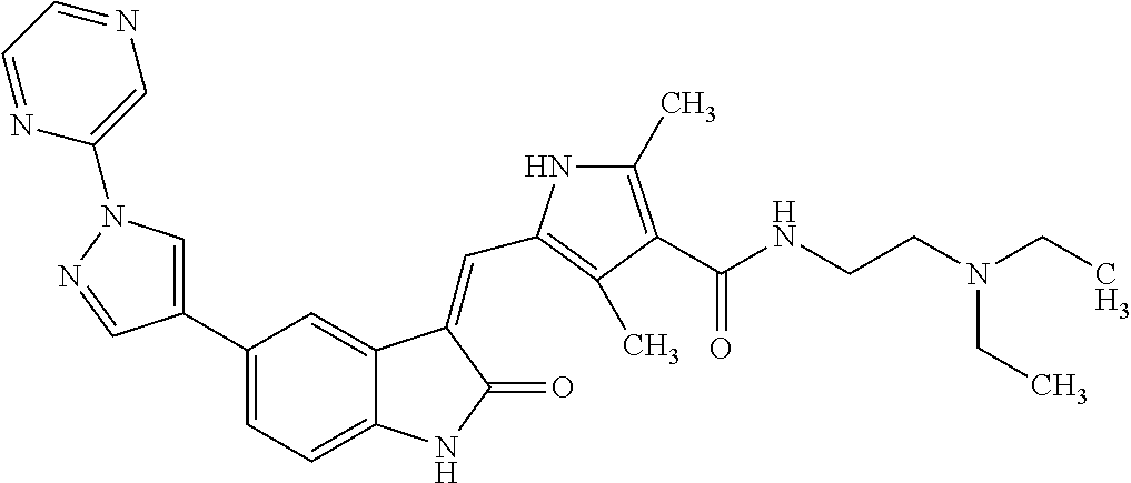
C1=C(C2=CC=C3C(=C2)C(=CC2=C(C)C(C(NCCN(CC)CC)=O)=C(C)N2)C(=O)N3)C=NN1C1=CN=CC=N1
